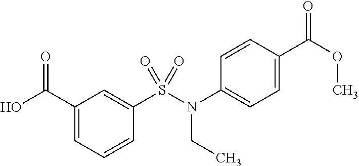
C1(C(=O)O)=CC=CC(S(=O)(N(C2=CC=C(C(=O)OC)C=C2)CC)=O)=C1
